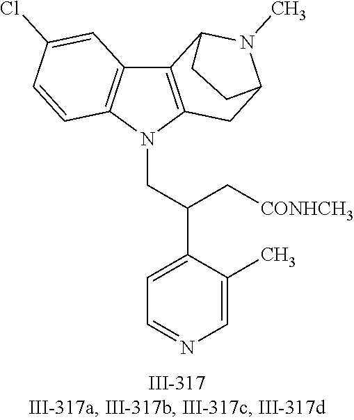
N1(CC(C2=CC=NC=C2C)C[CONHCH3])C2=C(C3=C1C=CC(Cl)=C3)C1N(C)C(C2)CC1
